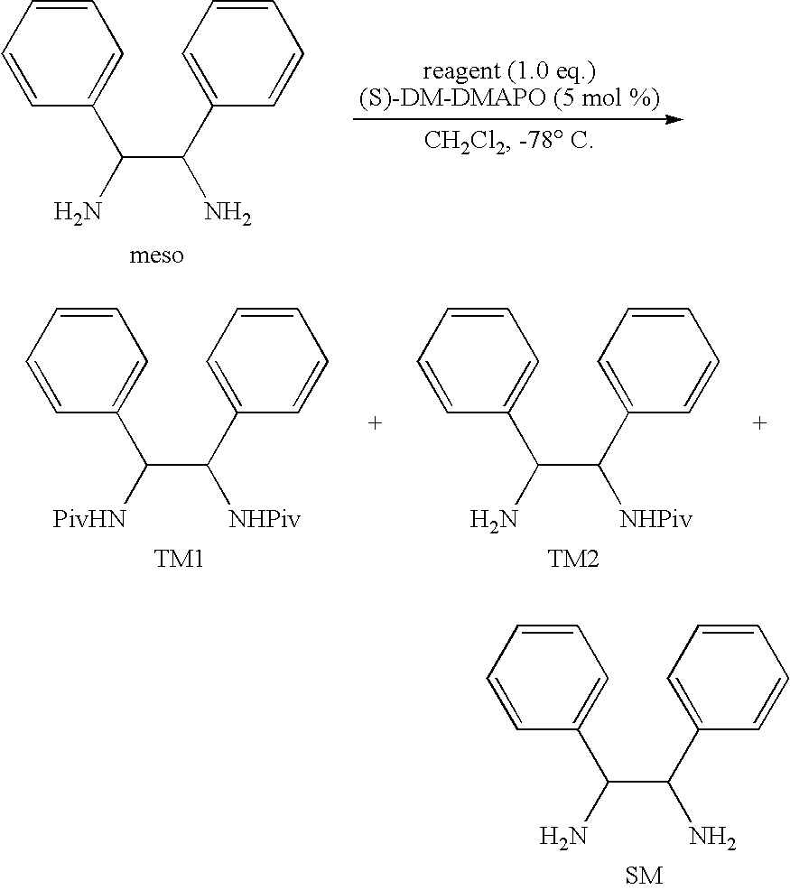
C1=CC=CC=C1C(C(C1=CC=CC=C1)N)N.C1=CC=CC=C1C(C(C1=CC=CC=C1)[NHPiv])[PivHN].C1=CC=CC=C1C(C(C1=CC=CC=C1)[NHPiv])N.C1=CC=CC=C1C(C(C1=CC=CC=C1)N)N
